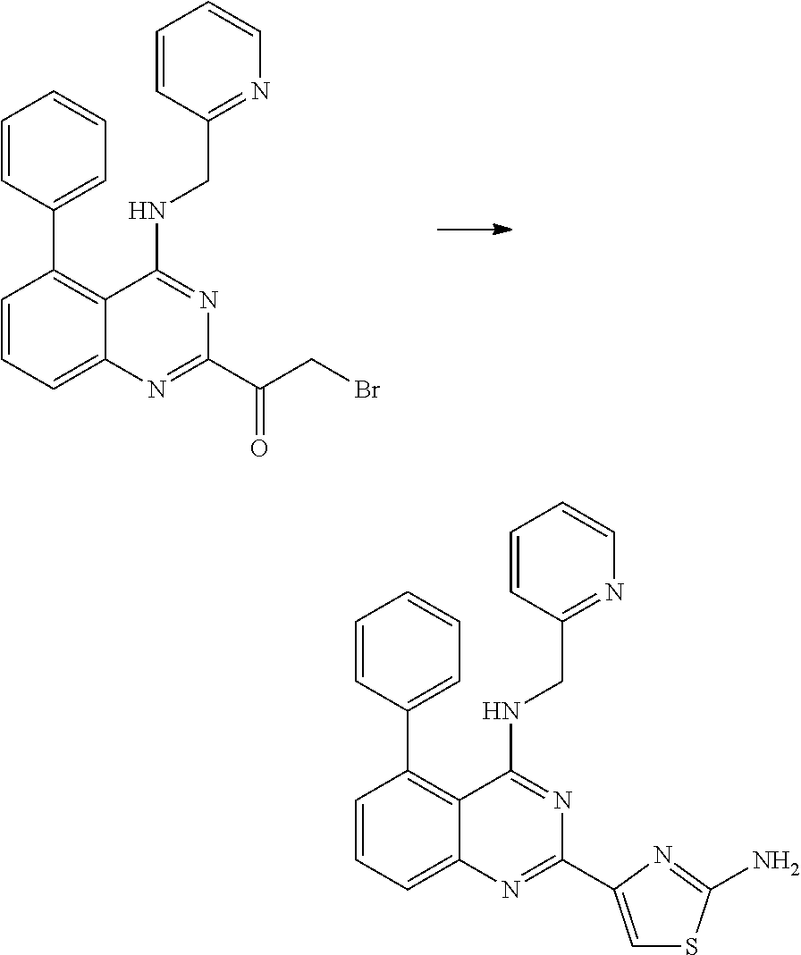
C1=CC(C2=C3C(=CC=C2)N=C(C(CBr)=O)N=C3NCC2=NC=CC=C2)=CC=C1.C1=CC(C2=C3C(=CC=C2)N=C(C2=CSC(N)=N2)N=C3NCC2=NC=CC=C2)=CC=C1
